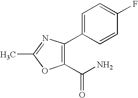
C1(C(N)=O)=C(C2=CC=C(F)C=C2)N=C(C)O1
